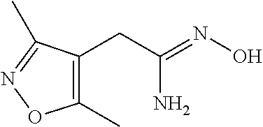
NC(=NO)CC1=C(C)ON=C1C
